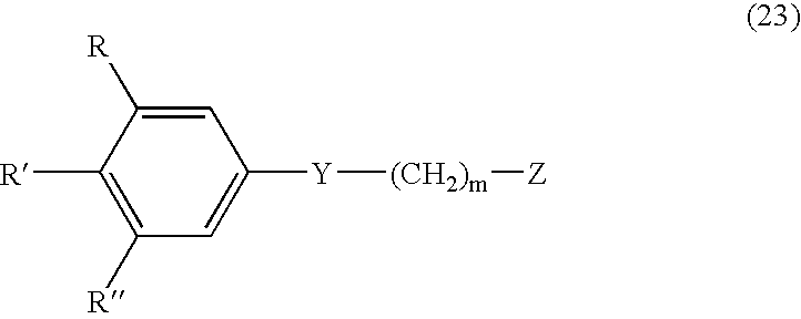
C1=C([Y][(CH2)m][Z])C=C([R])C([R])=C1[R]
